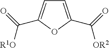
C1=C(C([OR2])=O)OC(C([R1O])=O)=C1
